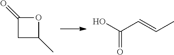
C1(=O)CC(C)O1.OC(C=CC)=O
